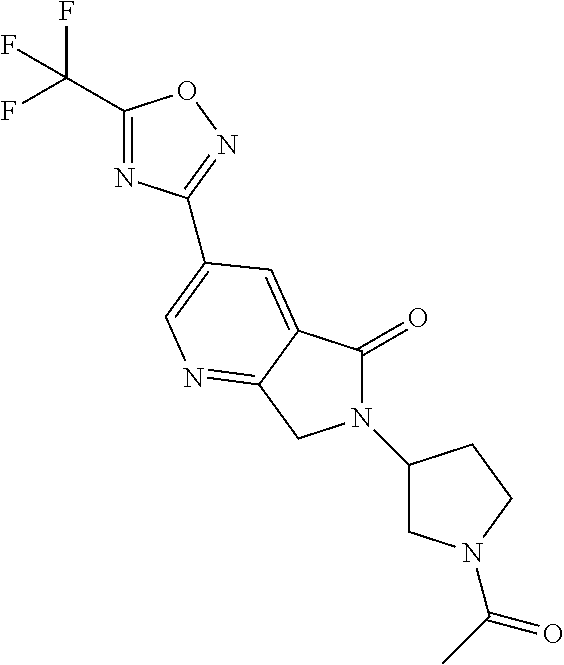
C1(C(F)(F)F)=NC(C2=CN=C3C(=C2)C(=O)N(C2CN(C(=O)C)CC2)C3)=NO1
